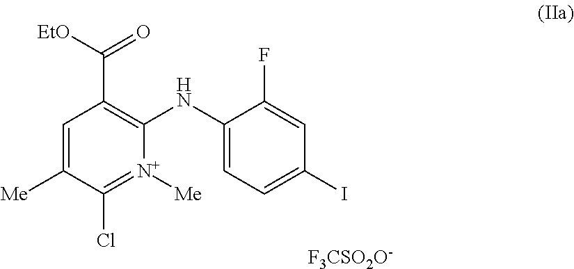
C1=C([Me])C(Cl)=[N+]([Me])C(NC2=CC=C(I)C=C2F)=C1C([EtO])=O.[F3CSO2O-]
